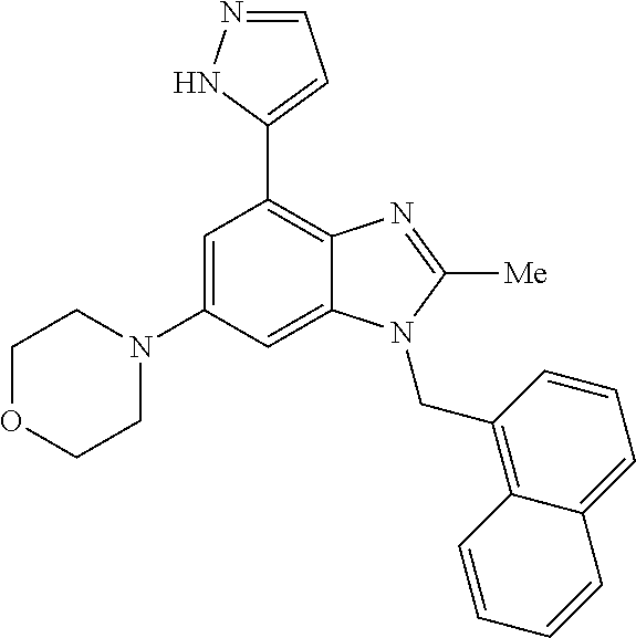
C1=C(N2CCOCC2)C=C2C(=C1C1=CC=NN1)N=C([Me])N2CC1=C2C(=CC=C1)C=CC=C2
